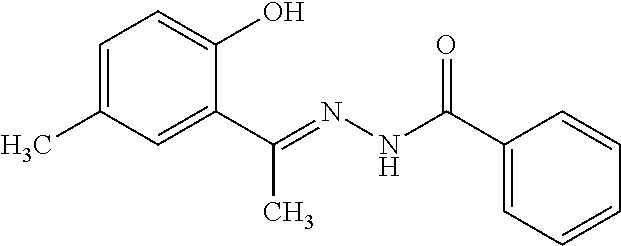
C1=C(C)C=C(C(=NNC(C2=CC=CC=C2)=O)C)C(O)=C1
